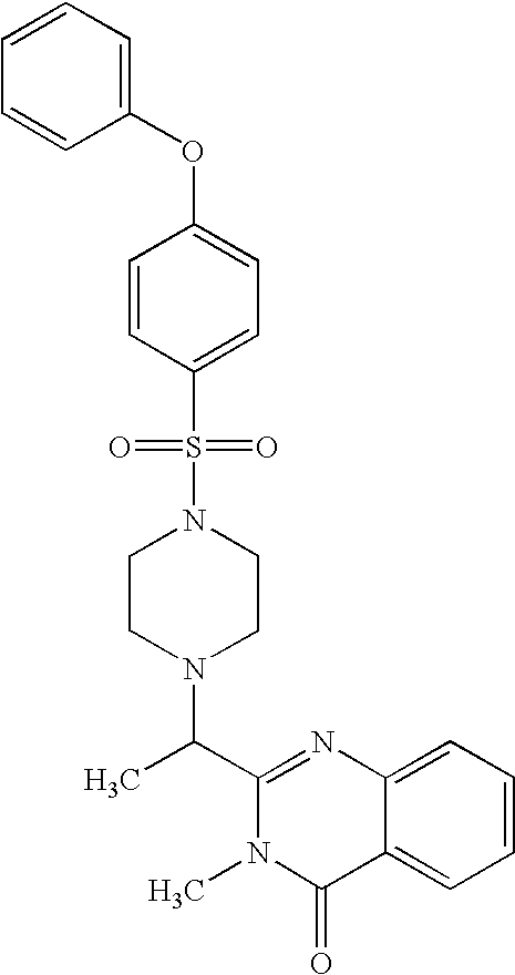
C1(C(N2CCN(S(C3=CC=C(OC4=CC=CC=C4)C=C3)(=O)=O)CC2)C)=NC2=CC=CC=C2C(=O)N1C
